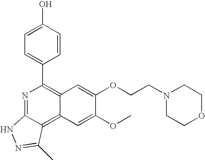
C1=C(O)C=CC(C2=C3C(=C4C(=N2)NN=C4C)C=C(OC)C(OCCN2CCOCC2)=C3)=C1
